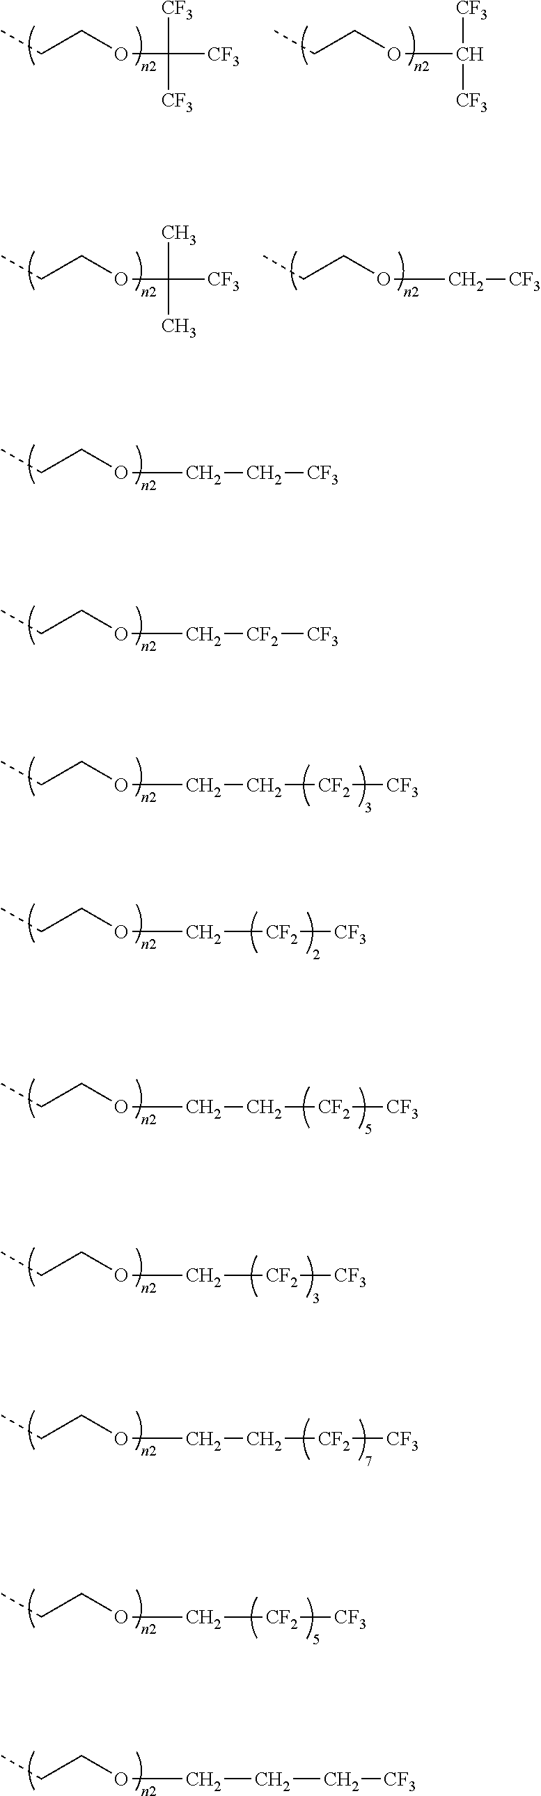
CCCOCC[CF3].CCCOC[CF2][CF3].CCCOCCC[CF3].CCCOC([CF3])([CF3])[CF3].CCCOC([CF3])[CF3].CCCOC(C)([CF3])C.CCCOC[CF3].CCCOCC[CF2][CF3].CCCOC[CF2][CF3].CCCOCC[CF2][CF3].CCCOC[CF2][CF3].CCCOCC[CF2][CF3].CCCOC[CF2][CF3]
